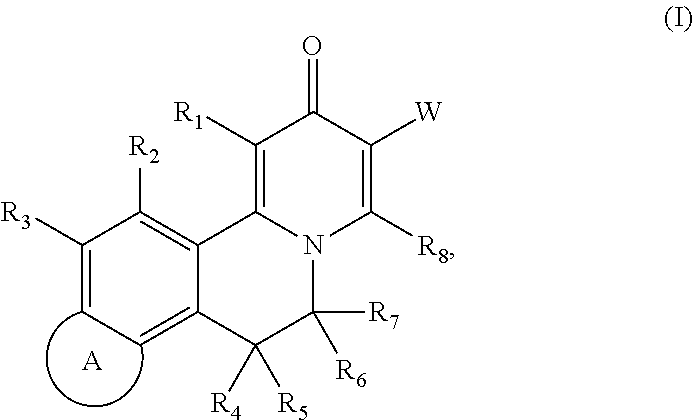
C1([R3])=CC=C2C(=C1[R2])C1=C([R1])C(=O)C([W])=C([R8])N1C([R7])([R6])C2([R5])[R4].[A]
